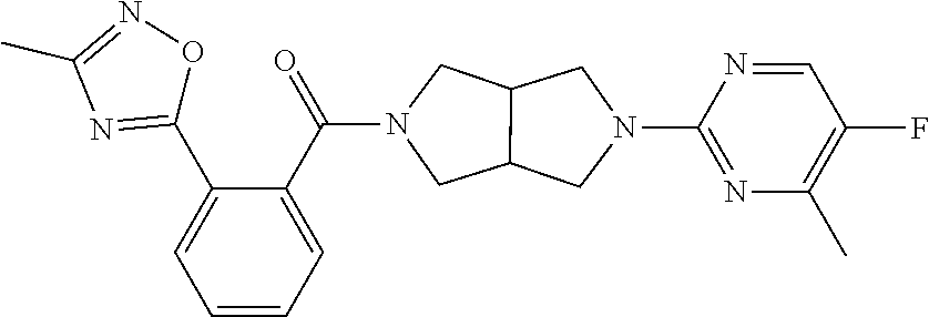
C1(C2=NC(C)=NO2)=CC=CC=C1C(N1CC2C(C1)CN(C1=NC(C)=C(F)C=N1)C2)=O
